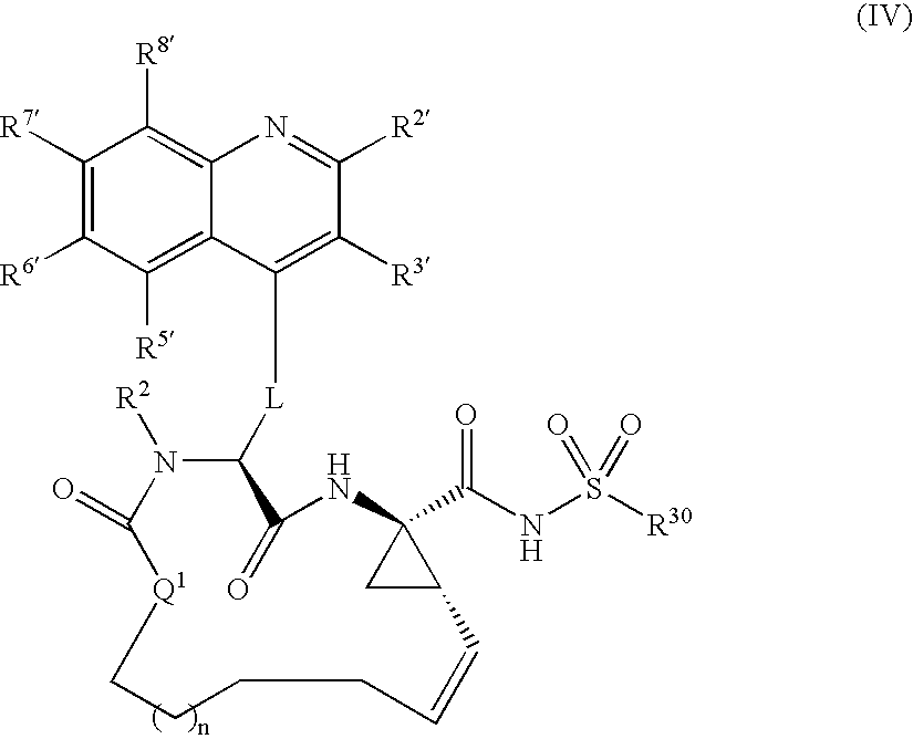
[L](C1N([R2])C(=O)[Q1]CCCCC=CC2C(C(NS([R30])(=O)=O)=O)(NC1=O)C2)C1=C([R3])C([R2])=NC2=C([R8])C([R7])=C([R6])C([R5])=C12
